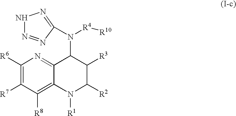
C1([R6])=C([R7])C([R8])=C2C(=N1)C(N(C1=NNN=N1)[R4][R10])C([R3])C([R2])N2[R1]
